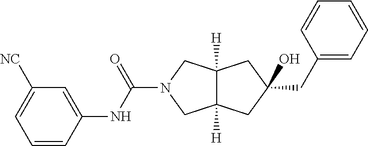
C12([H])C([H])(CC(O)(CC3=CC=CC=C3)C1)CN(C(=O)NC1=CC([NC])=CC=C1)C2
